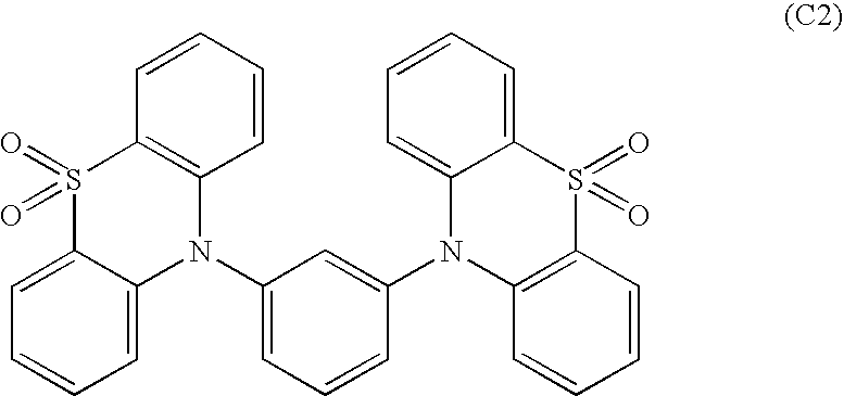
C1=CC=CC2=C1S(=O)(=O)C1=CC=CC=C1N2C1=CC=CC(N2C3=C(C=CC=C3)S(=O)(=O)C3=CC=CC=C23)=C1
